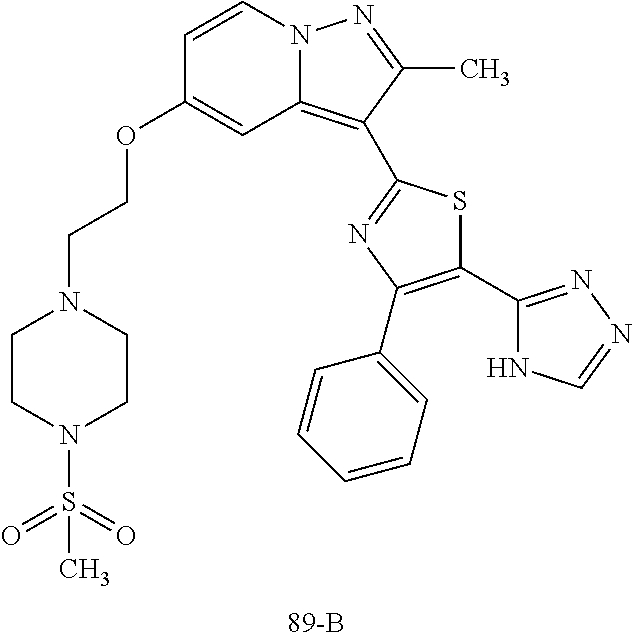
C1(OCCN2CCN(S(=O)(=O)C)CC2)=CC2=C(C3=NC(C4=CC=CC=C4)=C(C4=NN=CN4)S3)C(C)=NN2C=C1
